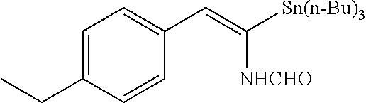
C1=C(CC)C=CC(C=C([Sn(n-Bu)3])[NHCHO])=C1
